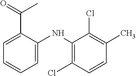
C1=C(NC2=C(Cl)C=CC(C)=C2Cl)C(C(=O)C)=CC=C1
